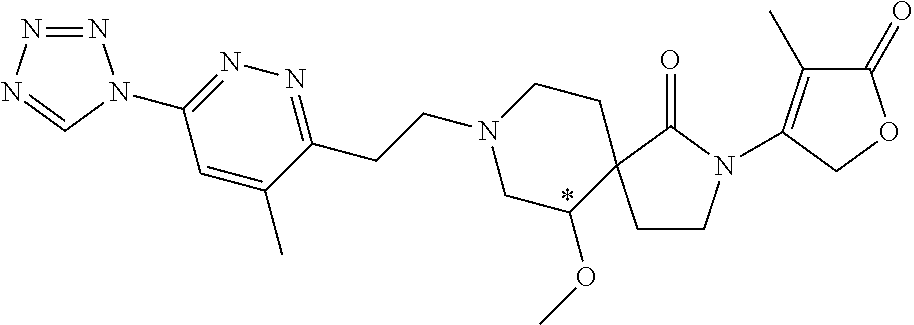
C1C(OC)C2(CCN1CCC1=NN=C(N3N=NN=C3)C=C1C)CCN(C1=C(C)C(=O)OC1)C2=O
